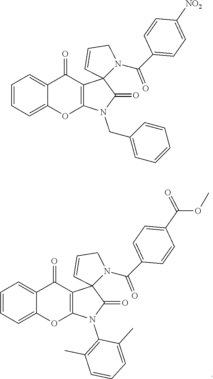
C1=CC=C2C(=C1)C(=O)C1=C(O2)N(C2=C(C)C=CC=C2C)C(=O)C12N(C(=O)C1=CC=C(C(OC)=O)C=C1)CC=C2.C1=CC=C2C(=C1)C(=O)C1=C(O2)N(CC2=CC=CC=C2)C(=O)C12N(C(=O)C1=CC=C([NO2])C=C1)CC=C2
